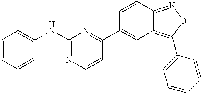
C1=CC=CC(NC2=NC=CC(C3=CC4=C(C5=CC=CC=C5)ON=C4C=C3)=N2)=C1
